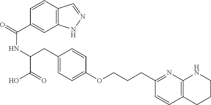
C(NC(C(=O)O)CC1=CC=C(OCCCC2=NC3=C(C=C2)CCCN3)C=C1)(=O)C1=CC2=C(C=C1)C=NN2
